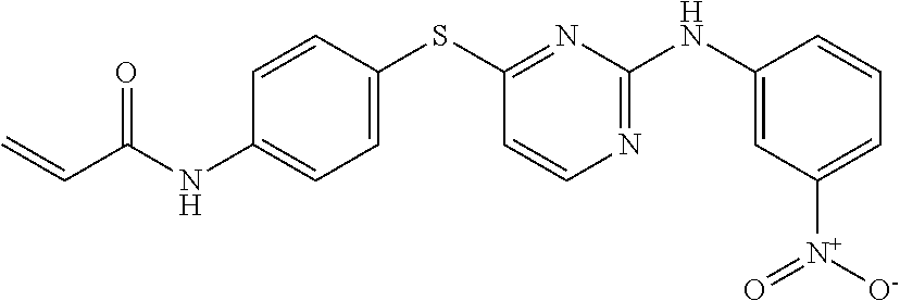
C1=CC(SC2=NC(NC3=CC([N+]([O-])=O)=CC=C3)=NC=C2)=CC=C1NC(C=C)=O
